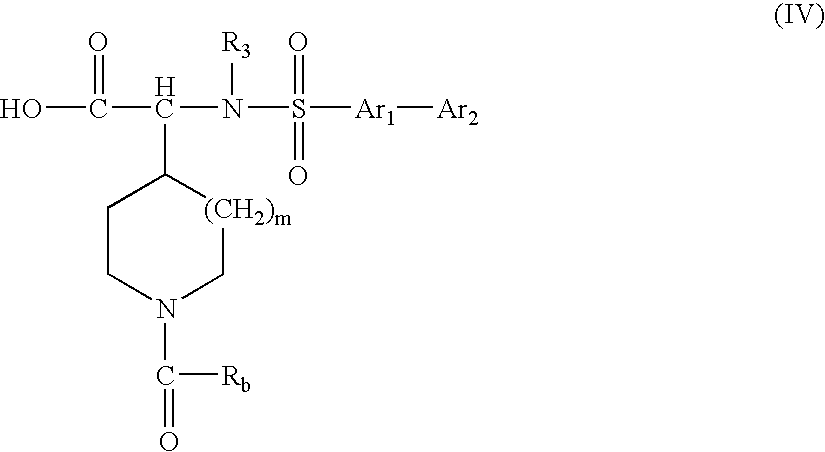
OC(C(N(S([Ar1][Ar2])(=O)=O)[R3])C1[(CH2)m]CN(C(=O)[Rb])CC1)=O
